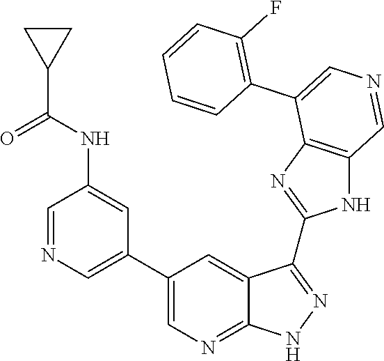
C1=NC=C(C2=CN=C3C(=C2)C(C2=NC4=C(N2)C=NC=C4C2=C(F)C=CC=C2)=NN3)C=C1NC(C1CC1)=O
